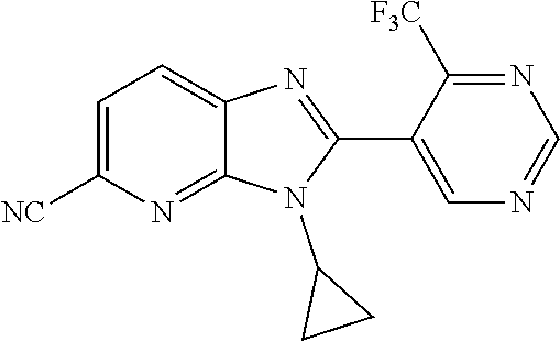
C1=C([NC])N=C2C(=C1)N=C(C1=CN=CN=C1[F3C])N2C1CC1
